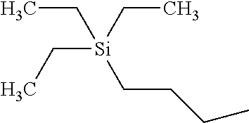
C([Si](CC)(CC)CC)CCC
